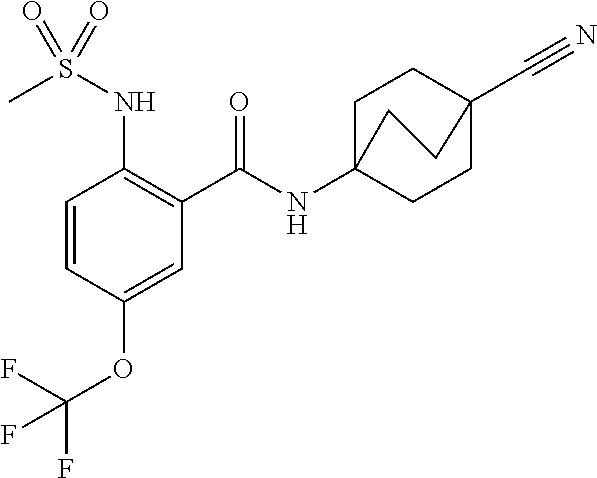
C1=CC(OC(F)(F)F)=CC(C(=O)NC23CCC(C#N)(CC2)CC3)=C1NS(C)(=O)=O
